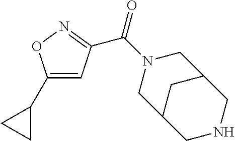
C1(C2CC2)=CC(C(N2CC3CC(C2)CNC3)=O)=NO1
